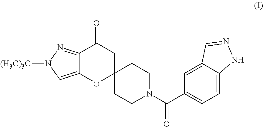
C12=NN([(H3C)3C])C=C1OC1(CC2=O)CCN(C(C2=CC=C3C(=C2)C=NN3)=O)CC1
